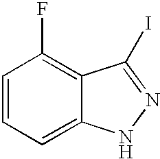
C1=CC=C2C(=C1F)C(I)=NN2
